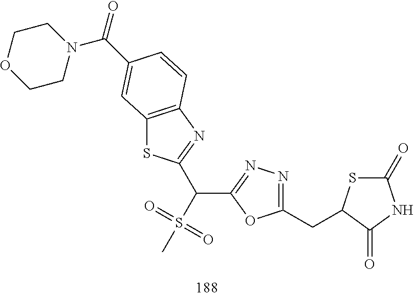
C12=C(N=C(C(S(C)(=O)=O)C3=NN=C(CC4SC(=O)NC4=O)O3)S1)C=CC(C(N1CCOCC1)=O)=C2
